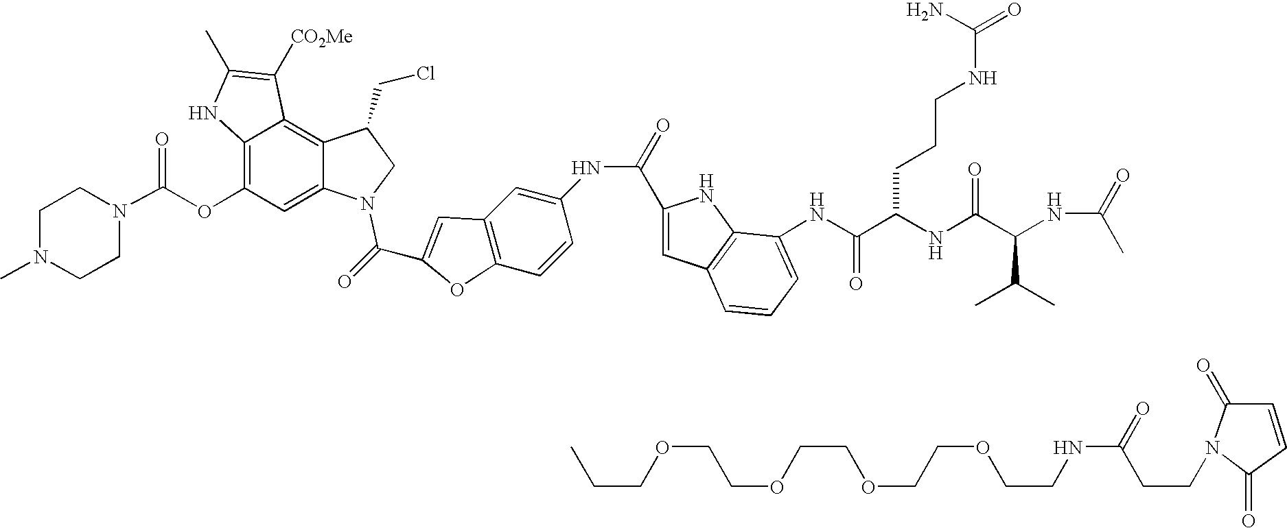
N(C(C(NC(C(NC(C)=O)C(C)C)=O)CCCNC(=O)N)=O)C1=CC=CC2=C1NC(C(NC1=CC3=C(C=C1)OC(C(N1C4=CC(OC(N5CCN(C)CC5)=O)=C5C(=C4C(CCl)C1)C([CO2Me])=C(C)N5)=O)=C3)=O)=C2.O(CCOCCOCCOCCNC(CCN1C(=O)C=CC1=O)=O)CCC
